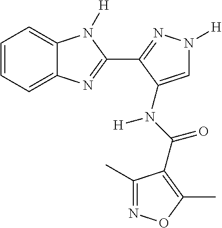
C1=CC=C2C(=C1)N([H])C(C1=NN([H])C=C1N(C(=O)C1=C(C)ON=C1C)[H])=N2
